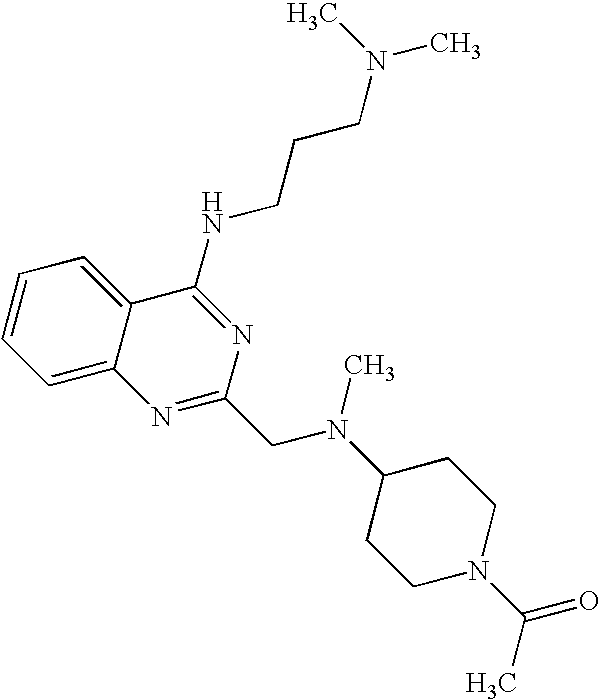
C12=CC=CC=C1C(NCCCN(C)C)=NC(CN(C1CCN(C(C)=O)CC1)C)=N2
